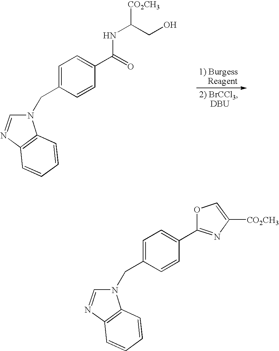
N1(CC2=CC=C(C(=O)NC(CO)[CO2CH3])C=C2)C=NC2=C1C=CC=C2.N1(CC2=CC=C(C3=NC([CO2CH3])=CO3)C=C2)C=NC2=C1C=CC=C2
